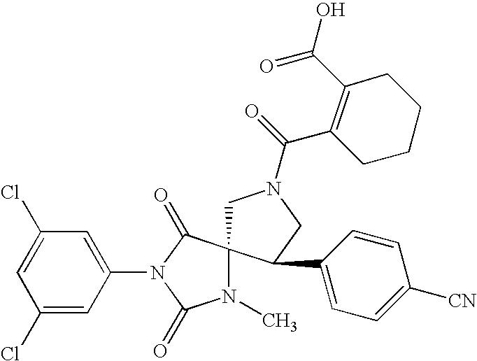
C1N(C(=O)C2=C(C(O)=O)CCCC2)CC(C2=CC=C([CN])C=C2)C12N(C)C(=O)N(C1=CC(Cl)=CC(Cl)=C1)C2=O
